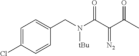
C1=C(Cl)C=CC(CN(C(C(C(C)=O)=[N2])=O)[tBu])=C1
